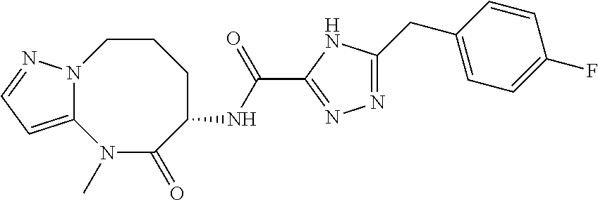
N12C(=CC=N1)N(C)C(=O)C(NC(=O)C1=NN=C(CC3=CC=C(F)C=C3)N1)CCC2
